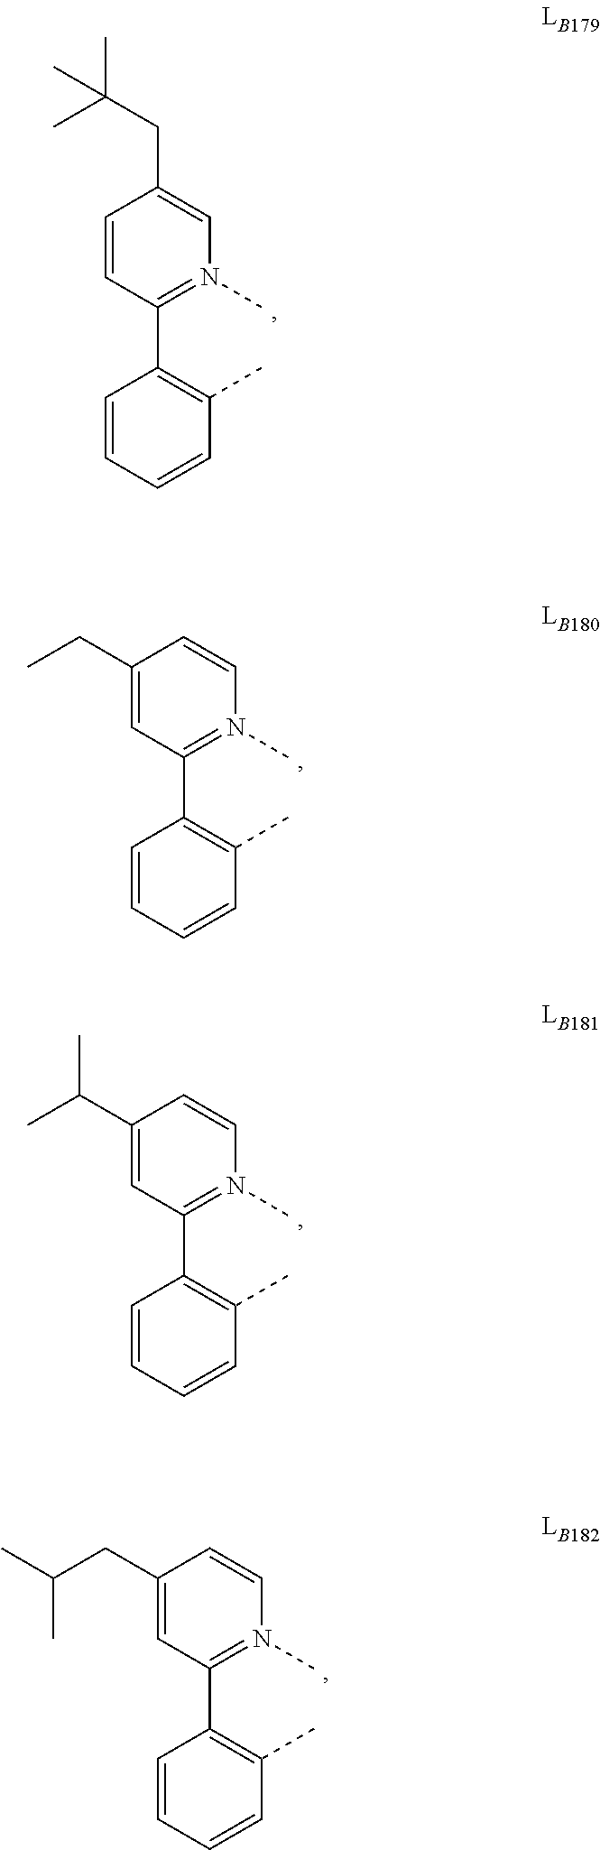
C1=CC(C2=C(C)C=CC=C2)=N(C)C=C1CC(C)(C)C.C1(CC)=CC(C2=C(C)C=CC=C2)=N(C)C=C1.C1(C(C)C)=CC(C2=C(C)C=CC=C2)=N(C)C=C1.C1(CC(C)C)=CC(C2=C(C)C=CC=C2)=N(C)C=C1
